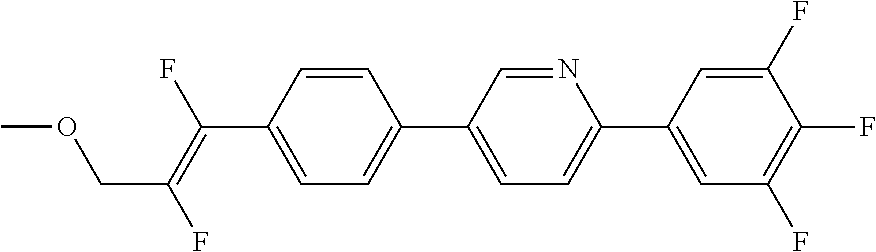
C1=CC(C(=C(F)COC)F)=CC=C1C1=CC=C(C2=CC(F)=C(F)C(F)=C2)N=C1
